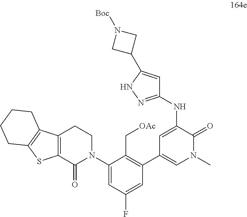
C1(NC2=CC(C3=C(C[OAc])C(N4CCC5=C(C4=O)SC4=C5CCCC4)=CC(F)=C3)=CN(C)C2=O)=NNC(C2CN([Boc])C2)=C1
